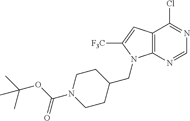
C12=C(N=CN=C1Cl)N(CC1CCN(C(OC(C)(C)C)=O)CC1)C([F3C])=C2
